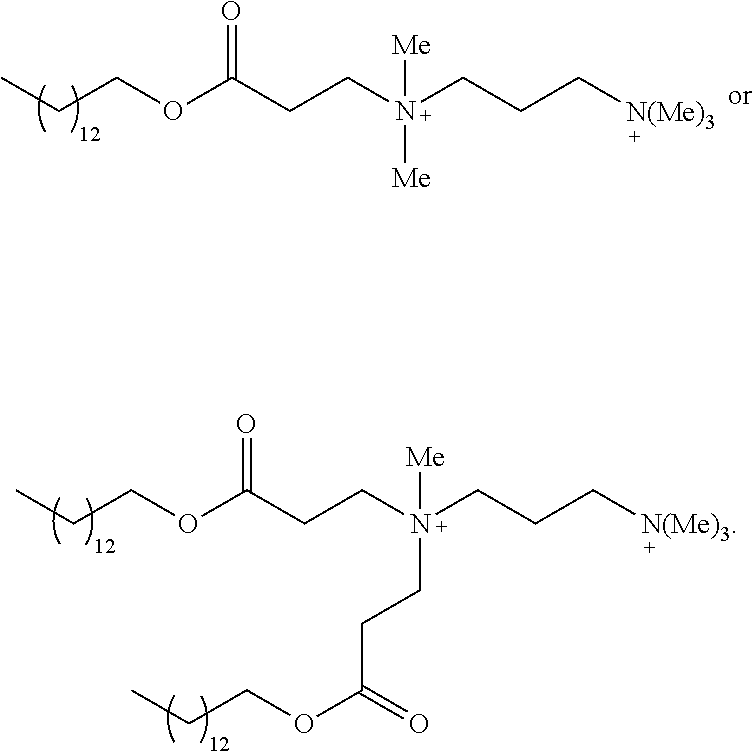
CCCOC(CCN(CCC[N(Me)3])(CCC(OCCC)=O)[Me])=O.CCCOC(CCN(CCC[N(Me)3])([Me])[Me])=O
